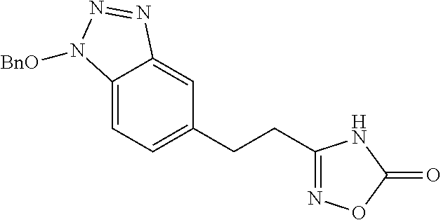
C1=C2C(=CC=C1CCC1=NOC(=O)N1)N([BnO])N=N2
